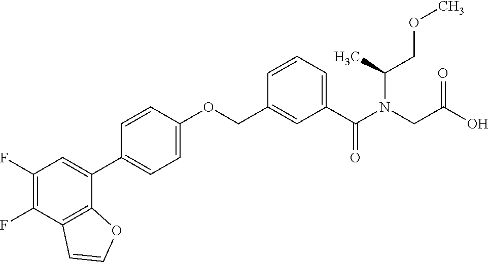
C1(F)=C(F)C2=C(C(C3=CC=C(OCC4=CC(C(N(CC(O)=O)C(COC)C)=O)=CC=C4)C=C3)=C1)OC=C2
